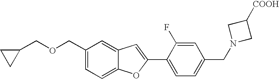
C1(COCC2CC2)=CC=C2C(=C1)C=C(C1=CC=C(CN3CC([COOH])C3)C=C1F)O2
